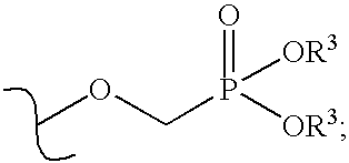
C(P([OR3])(=O)[OR3])OC
